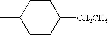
CC1CCC([CH2CH3])CC1
